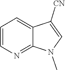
C12=NC=CC=C1C([CN])=CN2C
